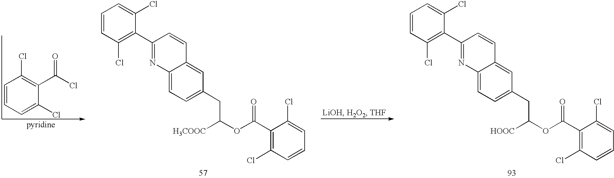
C1=CC=C(Cl)C(C(=O)Cl)=C1Cl.C1=CC(Cl)=C(C2=NC3=CC=C(CC([H3COOC])OC(C4=C(Cl)C=CC=C4Cl)=O)C=C3C=C2)C(Cl)=C1.C1=CC(Cl)=C(C2=NC3=CC=C(CC([HOOC])OC(C4=C(Cl)C=CC=C4Cl)=O)C=C3C=C2)C(Cl)=C1
